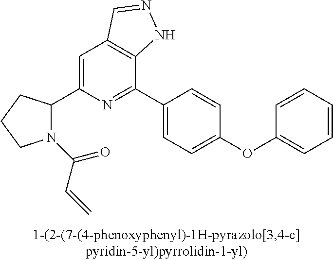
C1(C2N(C(C=C)=O)CCC2)=CC2=C(C(C3=CC=C(OC4=CC=CC=C4)C=C3)=N1)NN=C2
